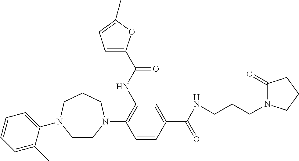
C1CN(C2=C(NC(=O)C3=CC=C(C)O3)C=C(C(=O)NCCCN3C(=O)CCC3)C=C2)CCCN1C1=CC=CC=C1C
